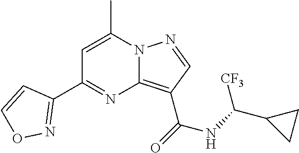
C1=C(C)N2C(=C(C(=O)NC(C3CC3)[CF3])C=N2)N=C1C1=NOC=C1
